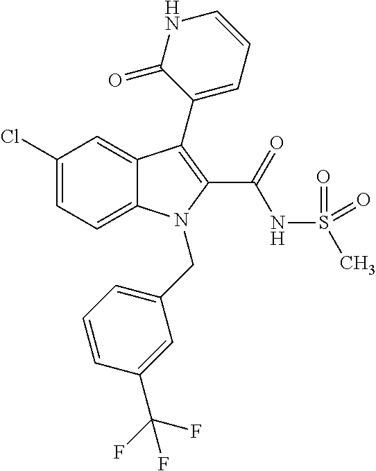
C1(Cl)=CC=C2C(=C1)C(C1=CC=CNC1=O)=C(C(NS(C)(=O)=O)=O)N2CC1=CC=CC(C(F)(F)F)=C1
